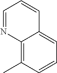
C12=C(C)C=CC=C1C=CC=N2
